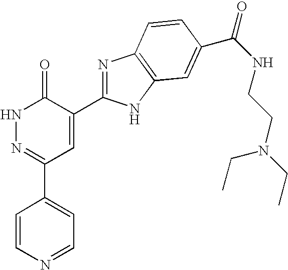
C1=CN=CC=C1C1=NNC(=O)C(C2=NC3=C(N2)C=C(C(=O)NCCN(CC)CC)C=C3)=C1
